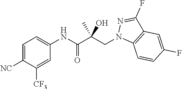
C1=C([NC])C([CF3])=CC(NC(C(CN2C3=C(C(F)=N2)C=C(F)C=C3)(O)C)=O)=C1
